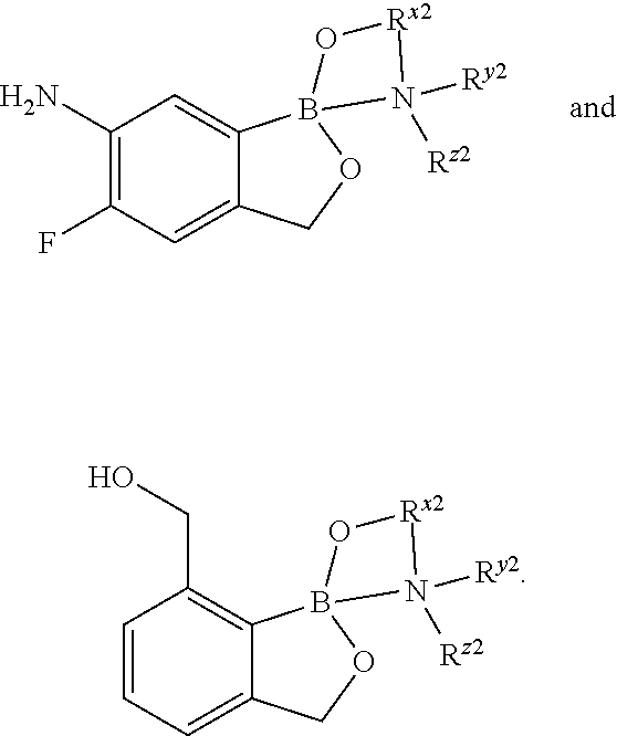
C1(N)=C(F)C=C2C(=C1)B1(OC2)O[Rx2]N1([Ry2])[Rz2].C1=CC=C2C(=C1CO)B1(OC2)O[Rx2]N1([Ry2])[Rz2]
